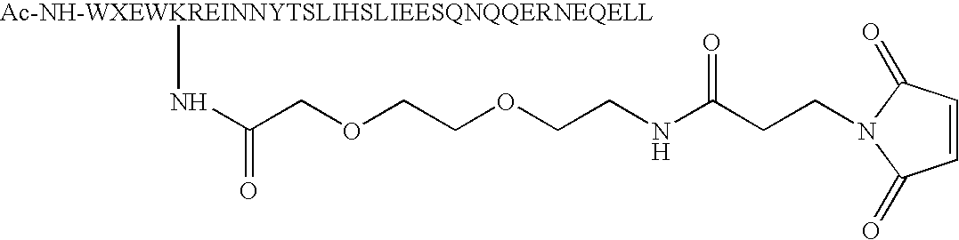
[Ac-NH-WXEWKREINNYTSLIHSLIEESQNQQERNEQELL]NC(COCCOCCNC(CCN1C(=O)C=CC1=O)=O)=O
